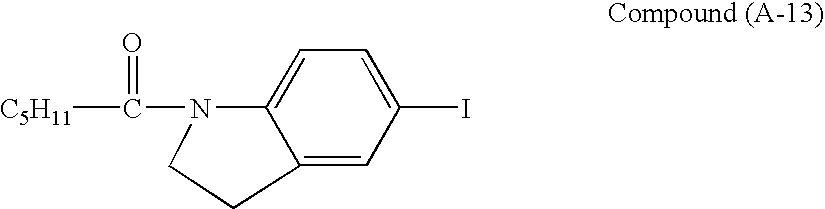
[C5H11]C(N1C2=CC=C(I)C=C2CC1)=O
